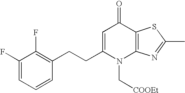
C1(F)=CC=CC(CCC2=CC(=O)C3=C(N2C[COOEt])N=C(C)S3)=C1F
